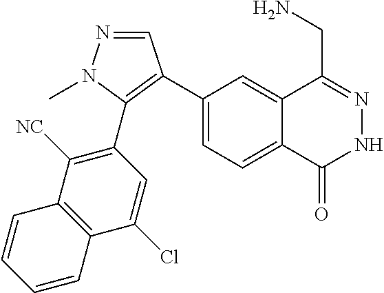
C1(C2=C(C3=C([NC])C4=C(C=CC=C4)C(Cl)=C3)N(C)N=C2)=CC=C2C(=C1)C(CN)=NNC2=O
